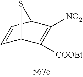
C1=CC2C([NO2])=C([COOEt])C1S2
